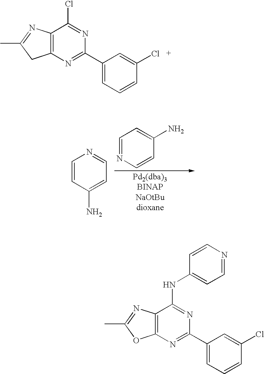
C12=C(N=C(C3=CC=CC(Cl)=C3)N=C1Cl)CC(C)=N2.C1=CC(N)=CC=N1.C1=NC=CC(N)=C1.C12=C(N=C(C)O1)C(NC1=CC=NC=C1)=NC(C1=CC=CC(Cl)=C1)=N2
